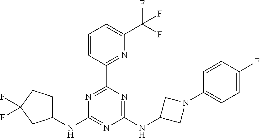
N1=C(C2=NC(C(F)(F)F)=CC=C2)N=C(NC2CN(C3=CC=C(F)C=C3)C2)N=C1NC1CCC(F)(F)C1
